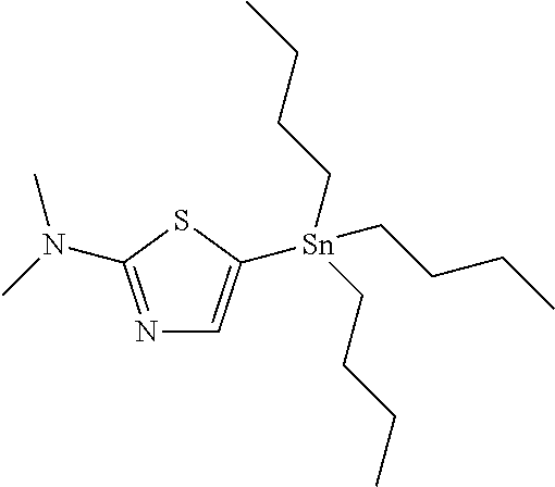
N1=C(N(C)C)SC([Sn](CCCC)(CCCC)CCCC)=C1
